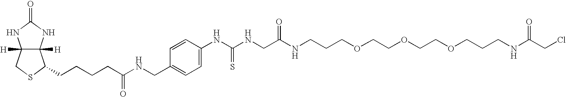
C12([H])C([H])(NC(=O)N1)C(CCCCC(NCC1=CC=C(NC(NCC(NCCCOCCOCCOCCCNC(=O)CCl)=O)=S)C=C1)=O)SC2
